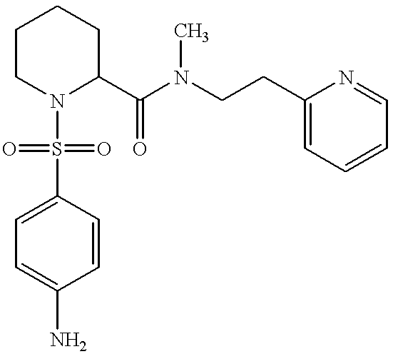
C1(CCN(C(C2CCCCN2S(C2=CC=C(N)C=C2)(=O)=O)=O)C)=CC=CC=N1
